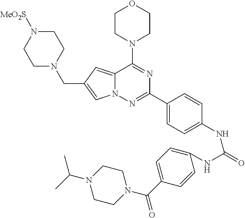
N12C(=CC(CN3CCN([MeO2S])CC3)=C1)C(N1CCOCC1)=NC(C1=CC=C(NC(NC3=CC=C(C(=O)N4CCN(C(C)C)CC4)C=C3)=O)C=C1)=N2
